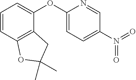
N(=O)(C1=CC=C(OC2=CC=CC3=C2CC(C)(C)O3)N=C1)=O
